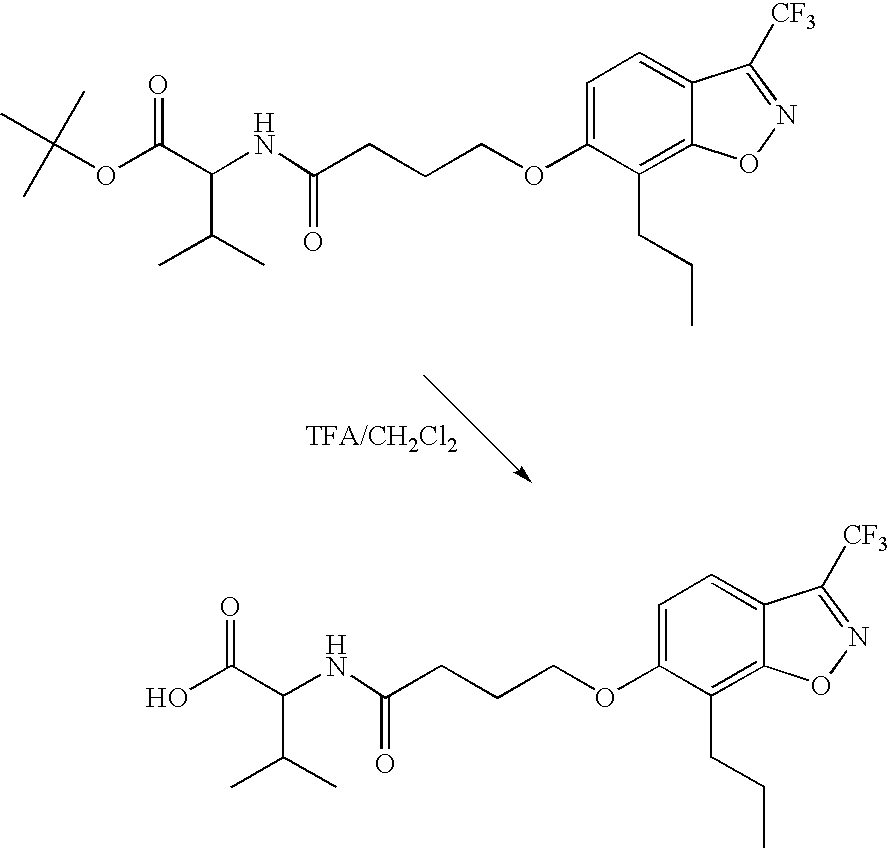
C1=C(OCCCC(NC(C(OC(C)(C)C)=O)C(C)C)=O)C(CCC)=C2C(=C1)C([CF3])=NO2.C1=C(OCCCC(NC(C(O)=O)C(C)C)=O)C(CCC)=C2C(=C1)C([CF3])=NO2
